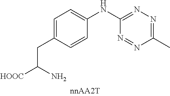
C1=C(CC([HOOC])N)C=CC(NC2=NN=C(C)N=N2)=C1
